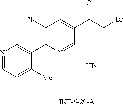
N1=CC=C([Me])C(C2=C(Cl)C=C(C(CBr)=O)C=N2)=C1.Br
